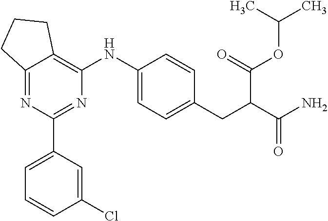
C12=NC(C3=CC=CC(Cl)=C3)=NC(NC3=CC=C(CC(C(N)=O)C(=O)OC(C)C)C=C3)=C1CCC2
